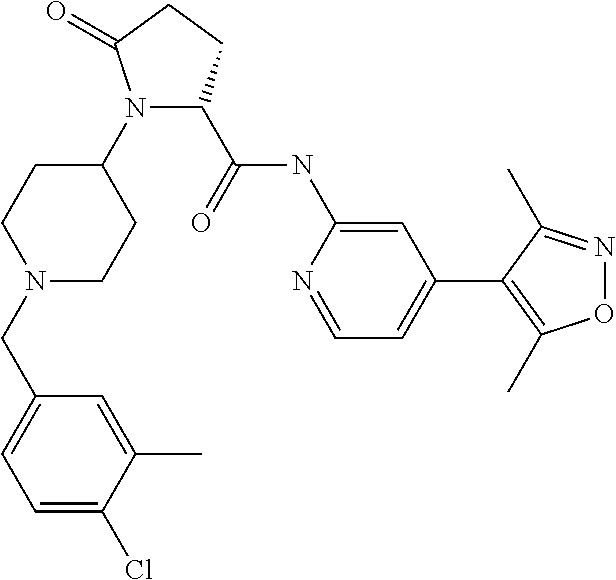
C1=C(Cl)C(C)=CC(CN2CCC(N3C(C(=O)NC4=CC(C5=C(C)ON=C5C)=CC=N4)CCC3=O)CC2)=C1
